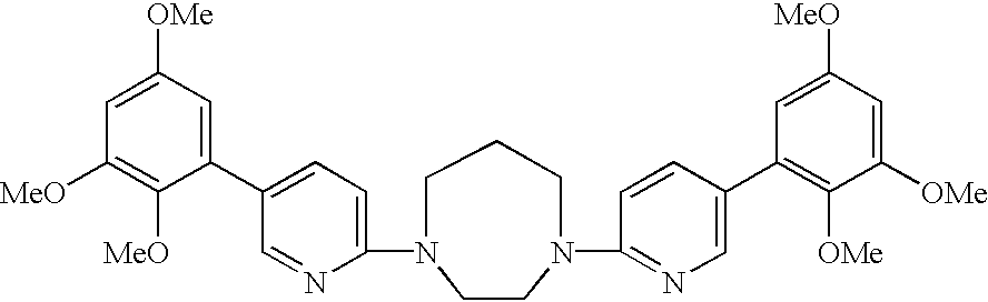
C1(C2=CC=C(N3CCN(C4=NC=C(C5=C([OMe])C([OMe])=CC([MeO])=C5)C=C4)CCC3)N=C2)=CC([OMe])=CC([MeO])=C1[MeO]
